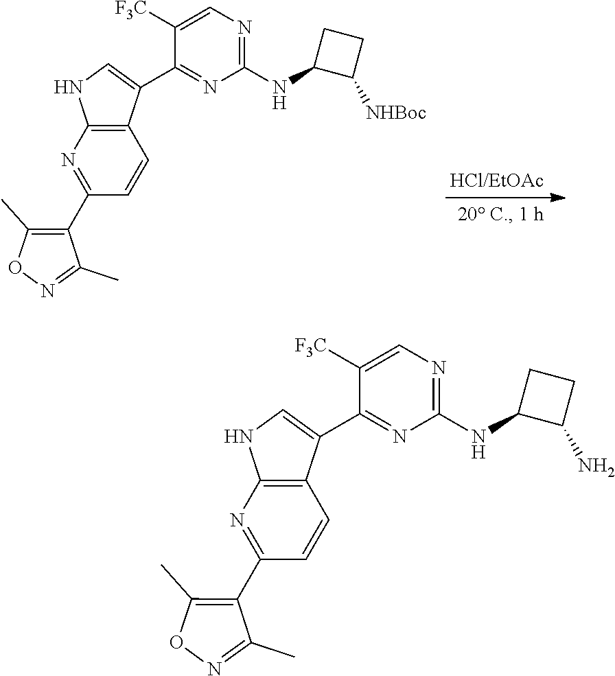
C1(C)=C(C2=NC3=C(C=C2)C(C2=NC(NC4C([NHBoc])CC4)=NC=C2[F3C])=CN3)C(C)=NO1.C1(C)=C(C2=NC3=C(C=C2)C(C2=NC(NC4C(N)CC4)=NC=C2[F3C])=CN3)C(C)=NO1
